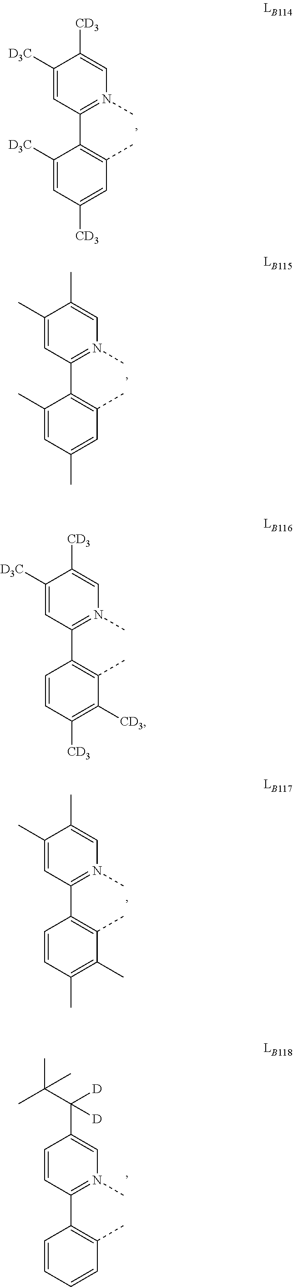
C1([D3C])=CC(C2=C(C)C=C([CD3])C=C2[D3C])=N(C)C=C1[CD3].C1(C)=CC(C2=C(C)C=C(C)C=C2C)=N(C)C=C1C.C1([D3C])=CC(C2=C(C)C([CD3])=C([CD3])C=C2)=N(C)C=C1[CD3].C1(C)=CC(C2=C(C)C(C)=C(C)C=C2)=N(C)C=C1C.C1=CC(C2=C(C)C=CC=C2)=N(C)C=C1C(C(C)(C)C)([D])[D]
